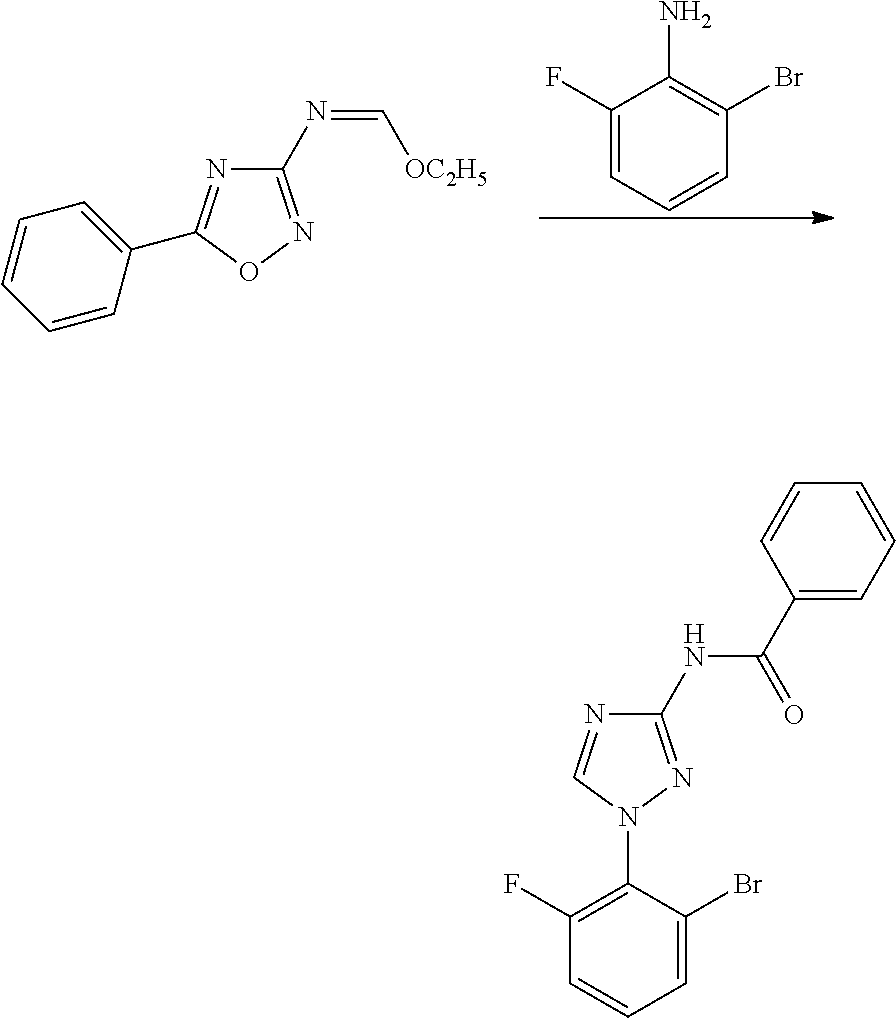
C1(F)=CC=CC(Br)=C1N.C1=CC=CC(C2=NC(N=C[OC2H5])=NO2)=C1.C1(NC(=O)C2=CC=CC=C2)=NN(C2=C(F)C=CC=C2Br)C=N1
